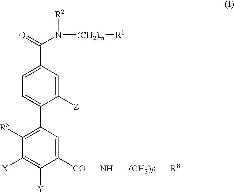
C1=C(C(=O)N([R2])[(CH2)m][R1])C=C([Z])C(C2=C([R3])C([X])=C([Y])C([CO]N[(CH2)p][R8])=C2)=C1
